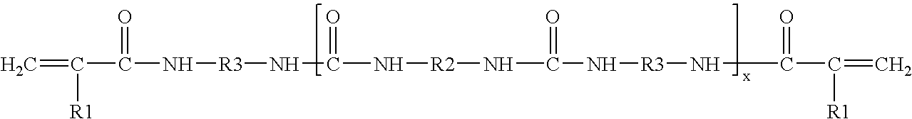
[R3](NC(=O)N[R2]NC(=O)N[R3]NC(C([R1])=C)=O)NC(C(=C)[R1])=O
